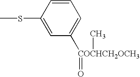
C1=CC(SC)=CC([COCHCH2OCH3](=O)C)=C1
